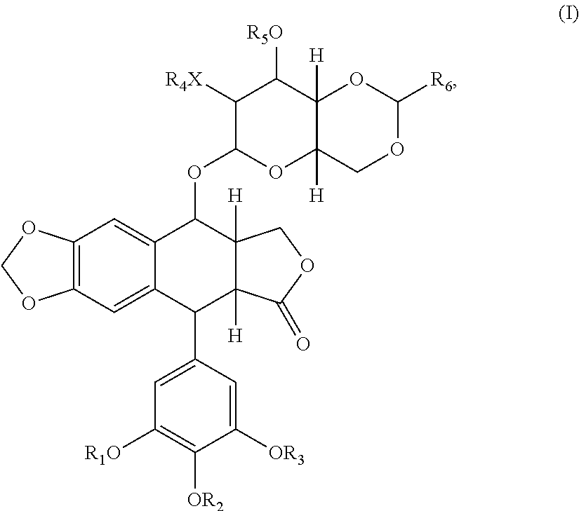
C12=C(C=C3C(=C1)C(OC1OC4([H])C([H])(C([R5O])C1[R4X])OC([R6])OC4)C1([H])C([H])(C3C3=CC([R1O])=C([OR2])C([OR3])=C3)C(=O)OC1)OCO2
